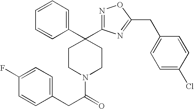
C1(CC(N2CCC(C3=CC=CC=C3)(C3=NOC(CC4=CC=C(Cl)C=C4)=N3)CC2)=O)=CC=C(F)C=C1
